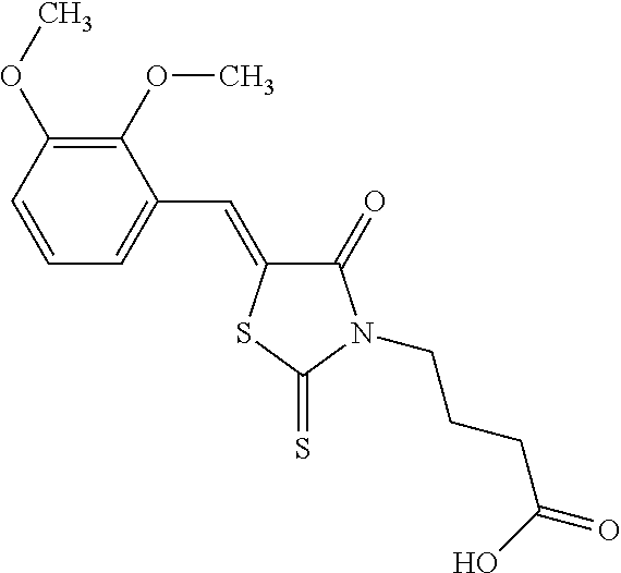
C1=CC=C(C=C2C(=O)N(CCCC(=O)O)C(=S)S2)C(OC)=C1OC
